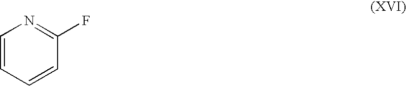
C1=CC=CC(F)=N1
